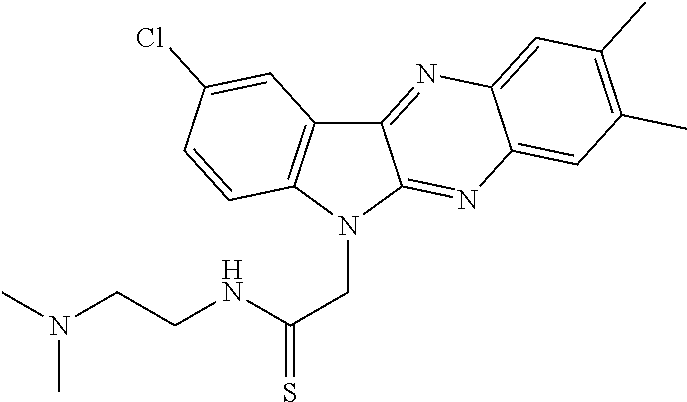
C12=NC3=CC(C)=C(C)C=C3N=C1N(CC(=S)NCCN(C)C)C1=C2C=C(Cl)C=C1
